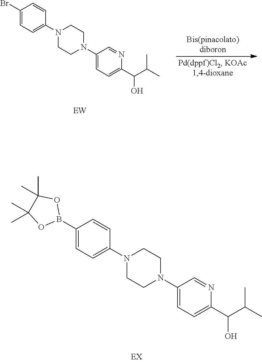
C1(Br)=CC=C(N2CCN(C3=CC=C(C(O)C(C)C)N=C3)CC2)C=C1.C1(B2OC(C)(C)C(C)(C)O2)=CC=C(N2CCN(C3=CC=C(C(C(C)C)O)N=C3)CC2)C=C1
